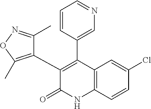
C1(Cl)=CC2=C(C=C1)NC(=O)C(C1=C(C)ON=C1C)=C2C1=CN=CC=C1
